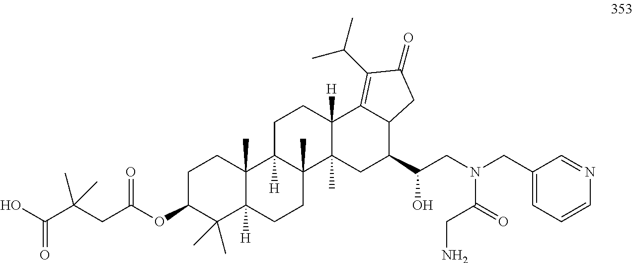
C1C(OC(CC(C(O)=O)(C)C)=O)C(C)(C)C2([H])C(C)(C1)C1([H])C(C)(CC2)C2(C)C([H])(CC1)C1=C(C(C)C)C(=O)CC1C(C(CN(CC1=CC=CN=C1)C(=O)CN)O)C2
